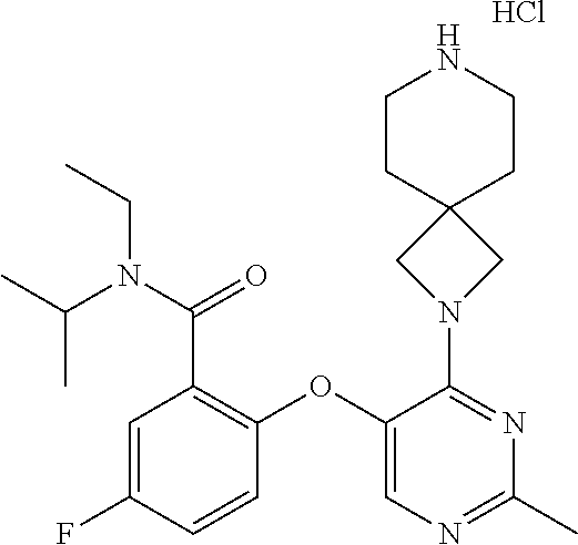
C1=C(F)C=CC(OC2=CN=C(C)N=C2N2CC3(C2)CCNCC3)=C1C(N(C(C)C)CC)=O.Cl
